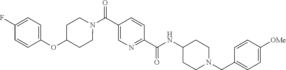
N(C(C1=NC=C(C(N2CCC(OC3=CC=C(F)C=C3)CC2)=O)C=C1)=O)C1CCN(CC2=CC=C([OMe])C=C2)CC1
